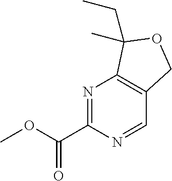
N1=C(C(OC)=O)N=CC2=C1C(CC)(C)OC2
